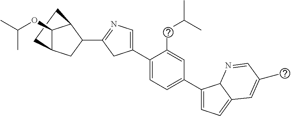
C1CC2C(OC(C)C)C1C(C1=NC=C(C3=CC=C(C4=CC=C5C4N=CC(C)=C5)C=C3CC(C)C)C1)C2
